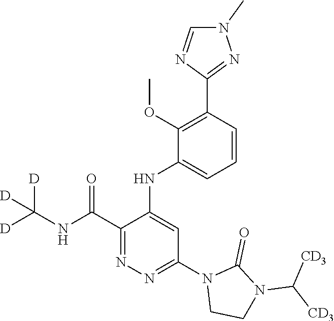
C1(C(NC([D])([D])[D])=O)=NN=C(N2CCN(C([CD3])[CD3])C2=O)C=C1NC1=CC=CC(C2=NN(C)C=N2)=C1OC
